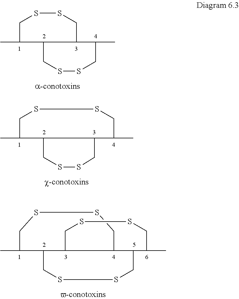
CC1C2C(C(C)CSSC2)CSSC1.CC1C2C(C(C)CSSC1)CSSC2.CC1C2C3C(CSSC1)C(C(C)CSSC3)CSSC2
